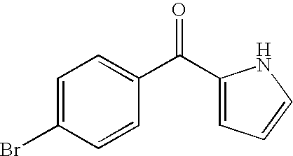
C1(C(C2=CC=C(Br)C=C2)=O)=CC=CN1
